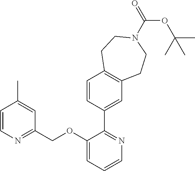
C1=CN=C(COC2=CC=CN=C2C2=CC3=C(C=C2)CCN(C(=O)OC(C)(C)C)CC3)C=C1C
